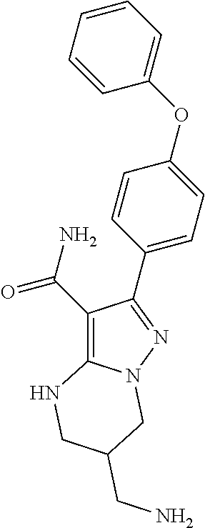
C1(C(N)=O)=C2N(N=C1C1=CC=C(OC3=CC=CC=C3)C=C1)CC(CN)CN2
